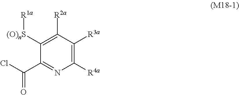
C1([R4a])=C([R3a])C([R2a])=C([(O)nS][R1a])C(C(Cl)=O)=N1
